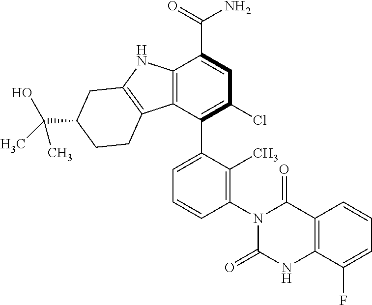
C12=C(C(C3=CC=CC(N4C(=O)NC5=C(C4=O)C=CC=C5F)=C3C)=C(Cl)C=C1C(=O)N)C1=C(N2)CC(C(C)(O)C)CC1
